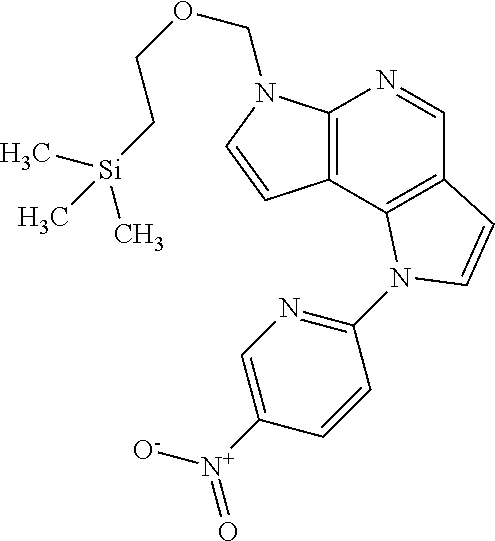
C[Si](CCOCN1C2=C(C=C1)C1=C(C=N2)C=CN1C1=NC=C([N+](=O)[O-])C=C1)(C)C
